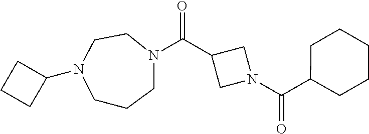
C(C1CN(C(C2CCCCC2)=O)C1)(=O)N1CCCN(C2CCC2)CC1
